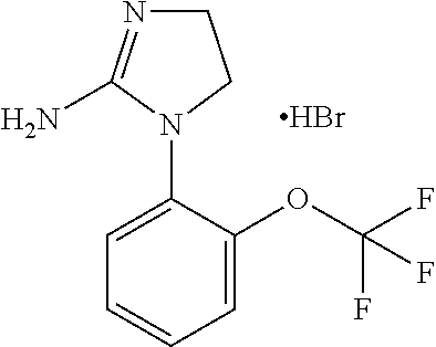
C1(N2CCN=C2N)=CC=CC=C1OC(F)(F)F.Br
